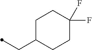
C1(CC)CCC(F)(F)CC1
